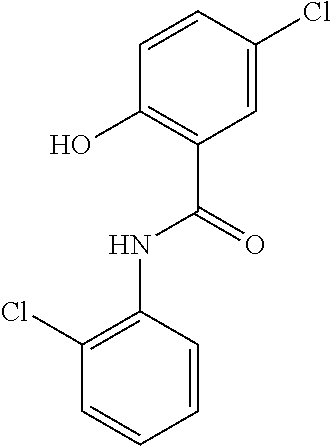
C1=CC(Cl)=CC(C(=O)NC2=C(Cl)C=CC=C2)=C1O
